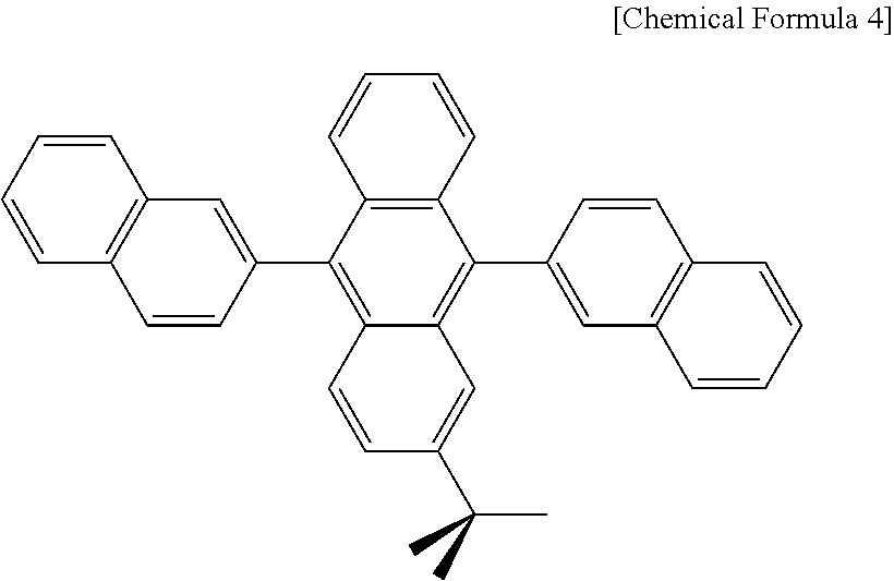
C1=CC=CC2=C1C=C(C1=C3C(=C(C4=CC5=C(C=C4)C=CC=C5)C4=C1C=CC=C4)C=C(C(C)(C)C)C=C3)C=C2
